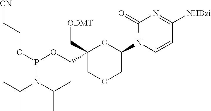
C1(N2C=CC([NHBzi])=NC2=O)OC(COP(OCC[CN])N(C(C)C)C(C)C)(C[ODMT])COC1
